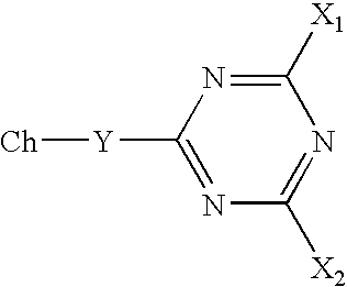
C1([X1])=NC([Y][Ch])=NC([X2])=N1
